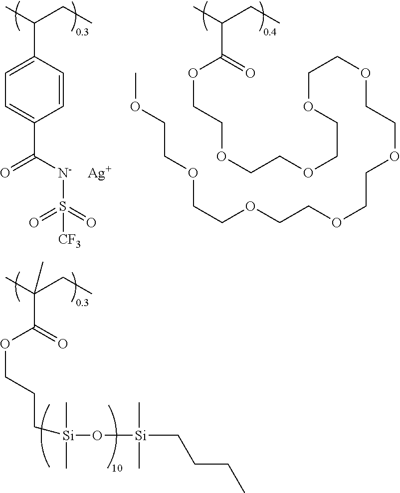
CC(CC)(C(=O)OCCC[Si](O[Si](CCCC)(C)C)(C)C)C.CC(CC)C1=CC=C(C(=O)[N-]S(=O)(=O)[CF3])C=C1.[Ag].CC(CC)C(=O)OCCOCCOCCOCCOCCOCCOCCOCCOCCOC
